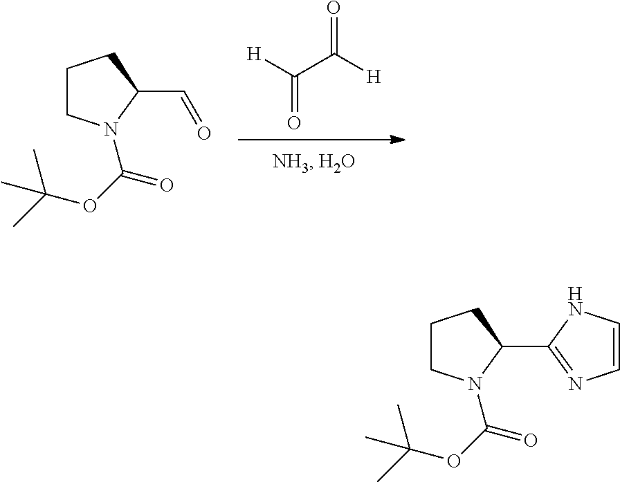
[H]C(C([H])=O)=O.C1CN(C(OC(C)(C)C)=O)C(C=O)C1.C1CN(C(OC(C)(C)C)=O)C(C2=NC=CN2)C1
